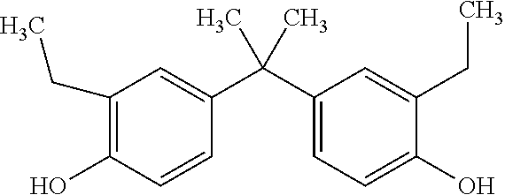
C1(CC)=C(O)C=CC(C(C2=CC=C(O)C(CC)=C2)(C)C)=C1
